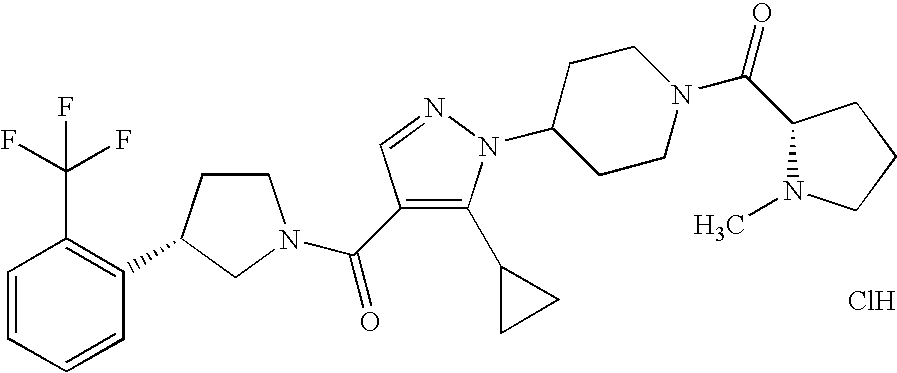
C1CC(C2=C(C(F)(F)F)C=CC=C2)CN1C(=O)C1=C(C2CC2)N(C2CCN(C(=O)C3N(C)CCC3)CC2)N=C1.Cl
